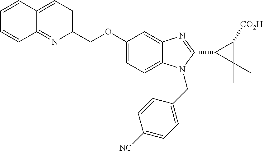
C1=CC=CC2=NC(COC3=CC=C4C(=C3)N=C(C3C(C)(C)C3[CO2H])N4CC3=CC=C([NC])C=C3)=CC=C12
